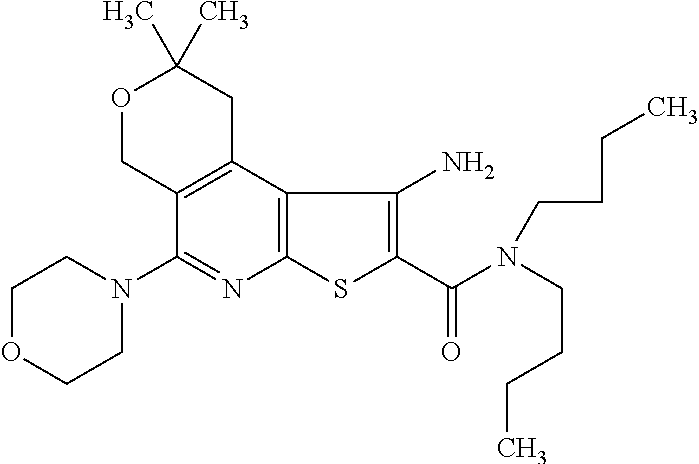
C1OCCN(C2=NC3=C(C4=C2COC(C)(C)C4)C(N)=C(C(N(CCCC)CCCC)=O)S3)C1
